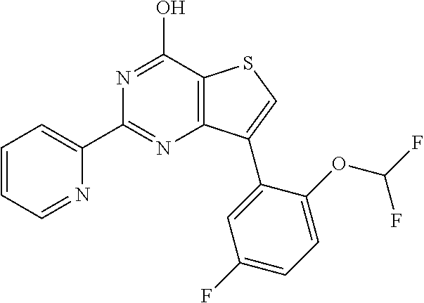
C1(C2=CC=CC=N2)=NC2=C(C(O)=N1)SC=C2C1=CC(F)=CC=C1OC(F)F
